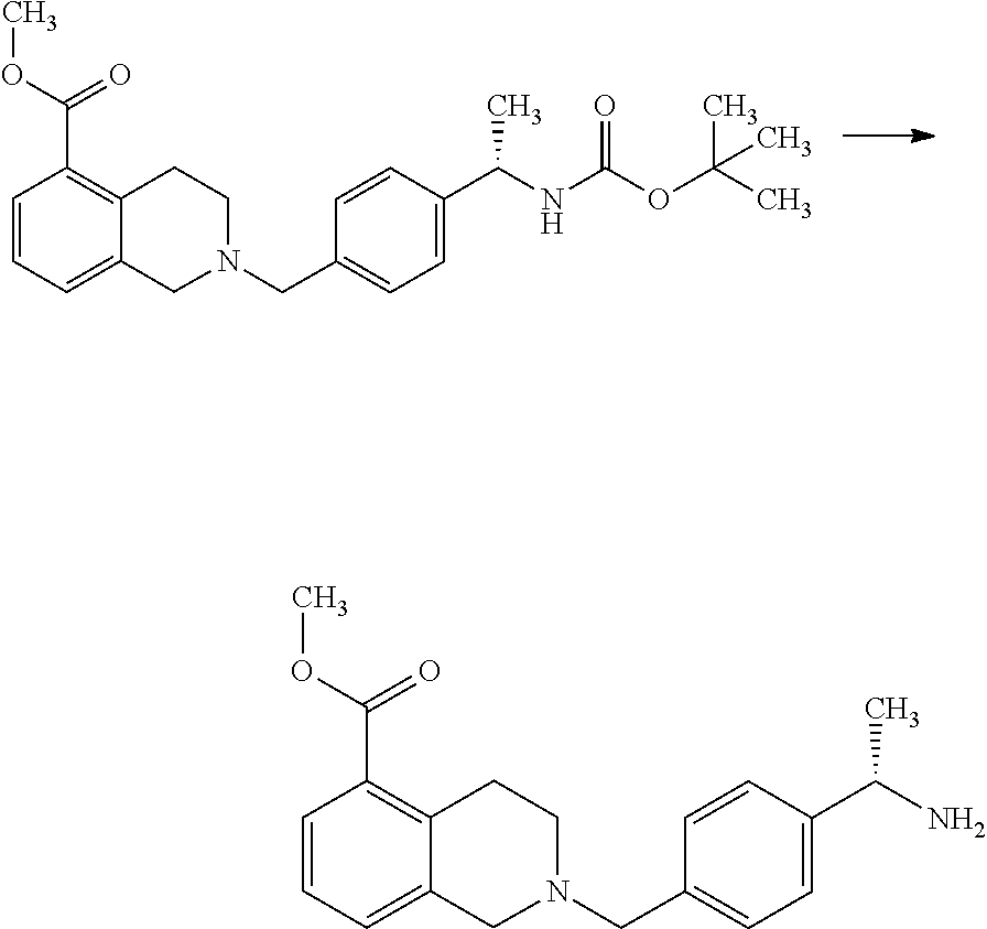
C1=CC(C(OC)=O)=C2C(=C1)CN(CC1=CC=C(C(NC(OC(C)(C)C)=O)C)C=C1)CC2.C1=CC(C(OC)=O)=C2C(=C1)CN(CC1=CC=C(C(N)C)C=C1)CC2
